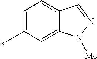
C1=C(C)C=C2C(=C1)C=NN2[Me]
